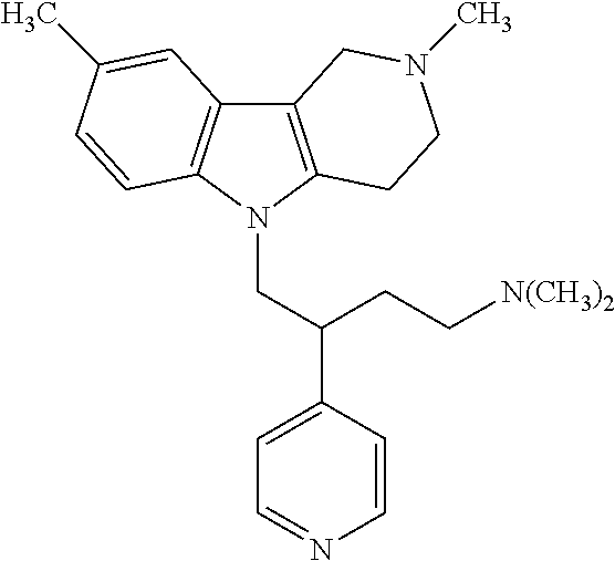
C12=C(N(CC(C3=CC=NC=C3)CC[N(CH3)2])C3=C1C=C(C)C=C3)CCN(C)C2
